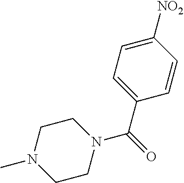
C1=C(C(=O)N2CCN(C)CC2)C=CC([NO2])=C1
